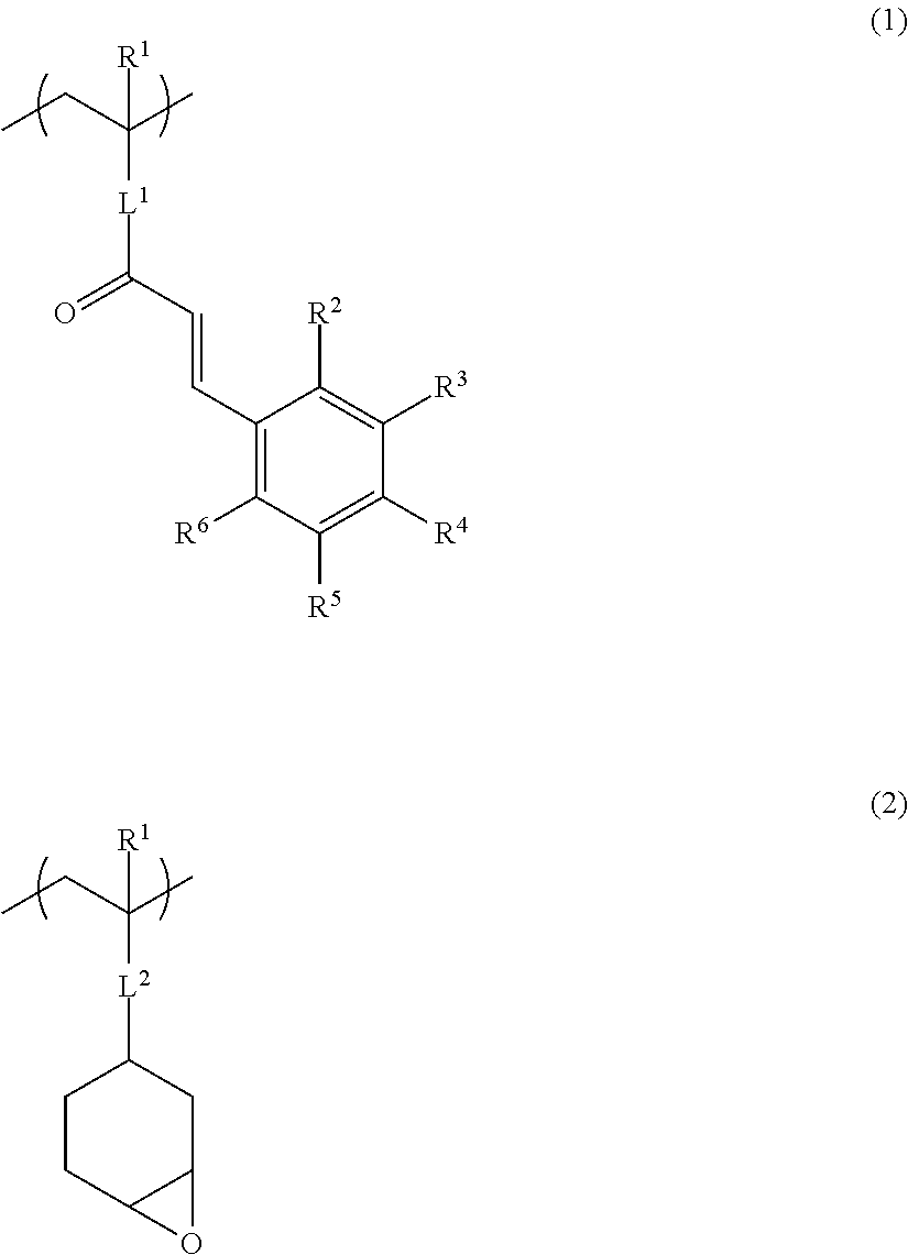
CCC(C)([R1])[L1]C(=O)C=CC1=C([R6])C([R5])=C([R4])C([R3])=C1[R2].CCC(C)([R1])[L2]C1CCC2C(C1)O2
